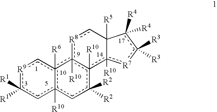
[R9]1c([R1])([R1])cc2([R10])c([R6])(c1)c1([R10])c([R10])(c([R2])([R2])c2)c2([R10])[R7]c([R3])([R3])c([R4])([R4])C2([R5])c[R8]1
